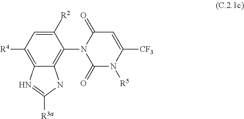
C1([R2])=CC([R4])=C2C(=C1N1C(=O)N([R5])C([CF3])=CC1=O)NC([R3a])=N2
